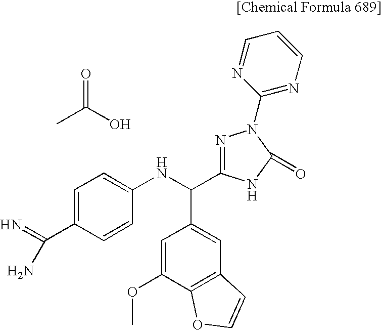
C1=C(C(N)=N)C=CC(NC(C2=CC3=C(C(OC)=C2)OC=C3)C2=NN(C3=NC=CC=N3)C(=O)N2)=C1.CC(O)=O
